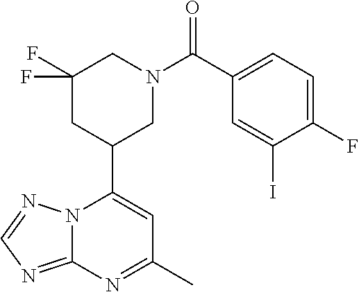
N12C(=NC=N1)N=C(C)C=C2C1CN(C(=O)C2=CC=C(F)C(I)=C2)CC(F)(F)C1
